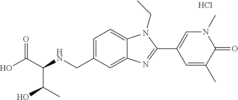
OC(C(NCC1=CC=C2C(=C1)N=C(C1=CN(C)C(=O)C(C)=C1)N2CC)C(C)O)=O.Cl
